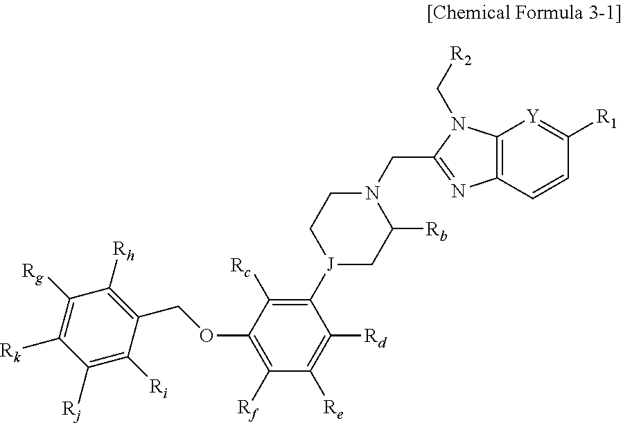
[J]1(C2=C([Rc])C(OCC3=C([Rh])C([Rg])=C([Rk])C([Rj])=C3[Ri])=C([Rf])C([Re])=C2[Rd])CC([Rb])N(CC2=NC3=C([Y]=C([R1])C=C3)N2C[R2])CC1
